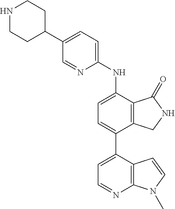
C1(C2CCNCC2)=CC=C(NC2=CC=C(C3=CC=NC4=C3C=CN4C)C3=C2C(=O)NC3)N=C1
